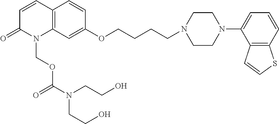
C12=C(C=C(OCCCCN3CCN(C4=CC=CC5=C4C=CS5)CC3)C=C1)N(COC(N(CCO)CCO)=O)C(=O)C=C2
